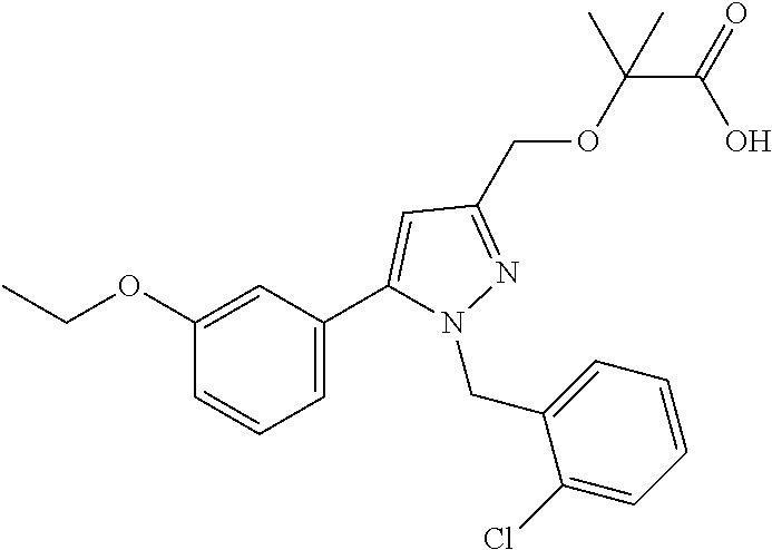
C(C(OCC1=NN(CC2=CC=CC=C2Cl)C(C2=CC=CC(OCC)=C2)=C1)(C)C)(=O)O
